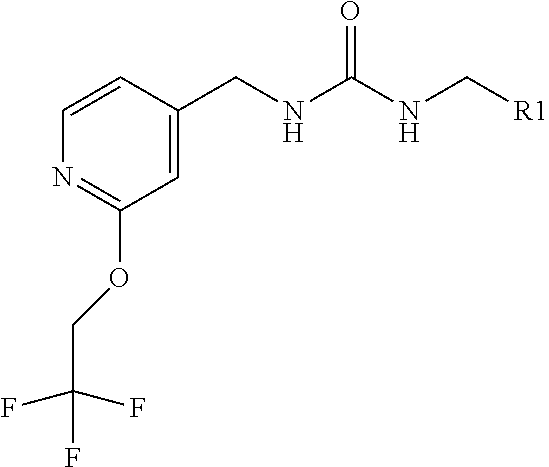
C1=C(CNC(NC[R1])=O)C=CN=C1OCC(F)(F)F
